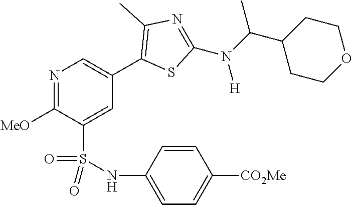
N1=C([MeO])C(S(NC2=CC=C([CO2Me])C=C2)(=O)=O)=CC(C2=C(C)N=C(N(C(C3CCOCC3)C)[H])S2)=C1
